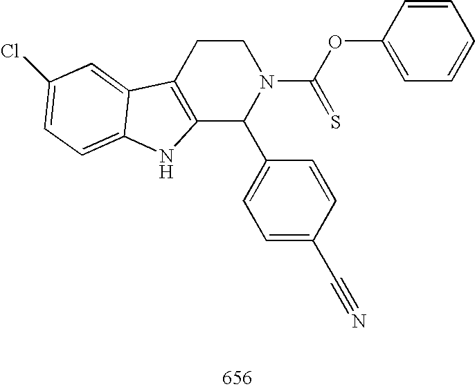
C12=C(CCN(C(OC3=CC=CC=C3)=S)C1C1=CC=C(C#N)C=C1)C1=CC(Cl)=CC=C1N2
